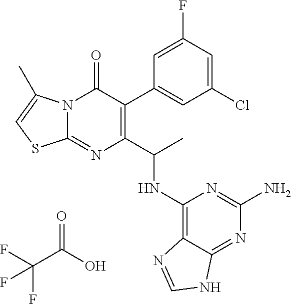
N12C(=NC(C(C)NC3=C4C(=NC(N)=N3)NC=N4)=C(C3=CC(Cl)=CC(F)=C3)C1=O)SC=C2C.O=C(O)C(F)(F)F
